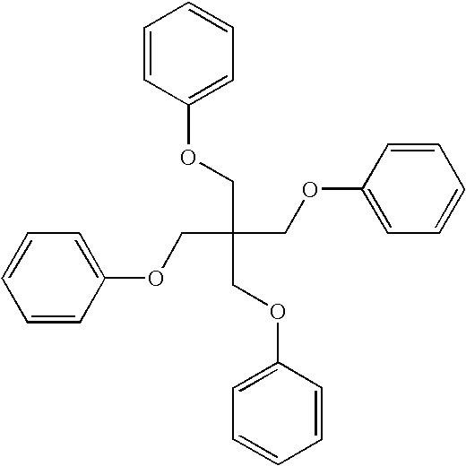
C1=CC(OCC(COC2=CC=CC=C2)(COC2=CC=CC=C2)COC2=CC=CC=C2)=CC=C1
